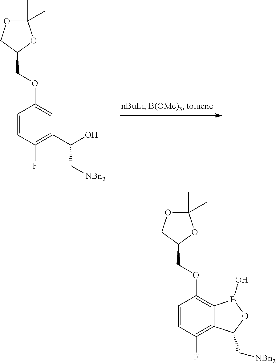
C1=CC(F)=C(C(O)C[NBn2])C=C1OCC1OC(C)(C)OC1.C1=CC(F)=C2C(=C1OCC1OC(C)(C)OC1)B(O)OC2C[NBn2]
